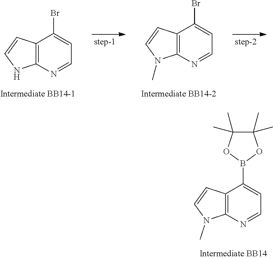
C12=C(N=CC=C1Br)NC=C2.C12=C(N=CC=C1Br)N(C)C=C2.C12=C(N=CC=C1B1OC(C)(C)C(C)(C)O1)N(C)C=C2
